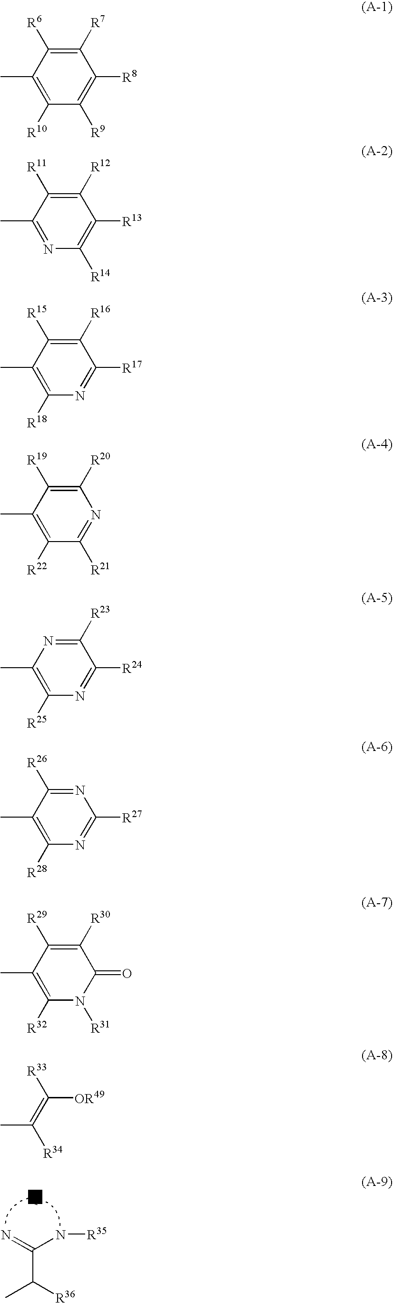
N=C(N[R35])C([R36])C.C1([R7])=C([R6])C(C)=C([R10])C([R9])=C1[R8].C1([R12])=C([R11])C(C)=NC([R14])=C1[R13].C1([R16])=C([R15])C(C)=C([R18])N=C1[R17].C1([R20])=C([R19])C(C)=C([R22])C([R21])=N1.C1([R23])=NC(C)=C([R25])N=C1[R24].N1=C([R26])C(C)=C([R28])N=C1[R27].[R33]C(=C([R34])C)[OR49].C1([R30])=C([R29])C(C)=C([R32])N([R31])C1=O
